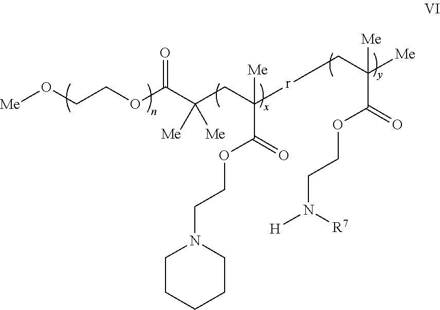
C(CC([r]CC([Me])([Me])C(=O)OCCN([R7])[H])([Me])C(=O)OCCN1CCCCC1)([Me])([Me])C(OCCO[Me])=O
